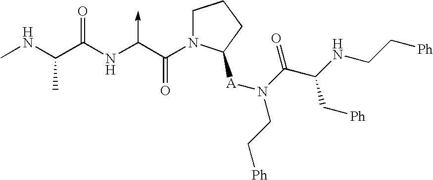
C(NC)(C(NC(C(N1CCCC1[A]N(C(=O)C(NCC[Ph])C[Ph])CC[Ph])=O)->C)=O)C
